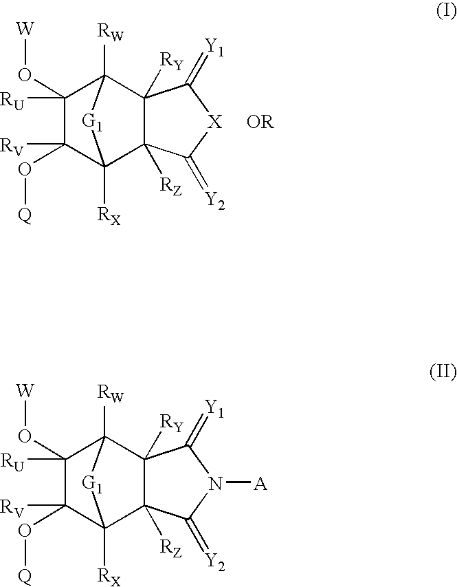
C1(O[Q])([RV])C2([RX])C3([RZ])C([RY])(C([RW])(C1(O[W])[RU])[G1]2)C(=[Y1])[X]C3=[Y2].[OR].C1(O[Q])([RV])C2([RX])C3([RZ])C([RY])(C([RW])(C1(O[W])[RU])[G1]2)C(=[Y1])N([A])C3=[Y2]
